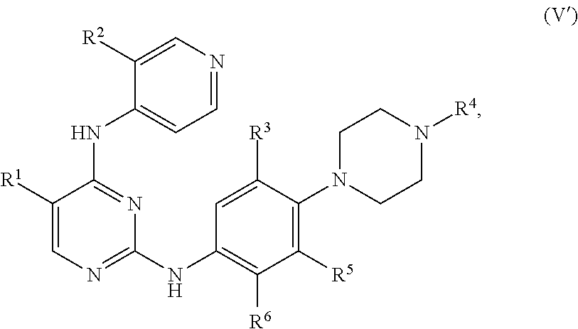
C1([R5])=C(N2CCN([R4])CC2)C([R3])=CC(NC2=NC=C([R1])C(NC3=CC=NC=C3[R2])=N2)=C1[R6]
